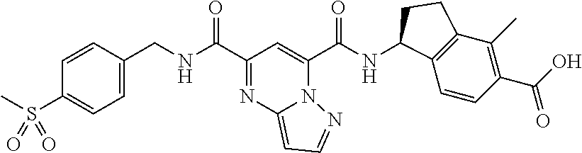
N(C(C1=NC2=CC=NN2C(C(NC2C3=C(C(C)=C(C(O)=O)C=C3)CC2)=O)=C1)=O)CC1=CC=C(S(C)(=O)=O)C=C1
